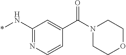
C1(N*)=NC=CC(C(N2CCOCC2)=O)=C1
